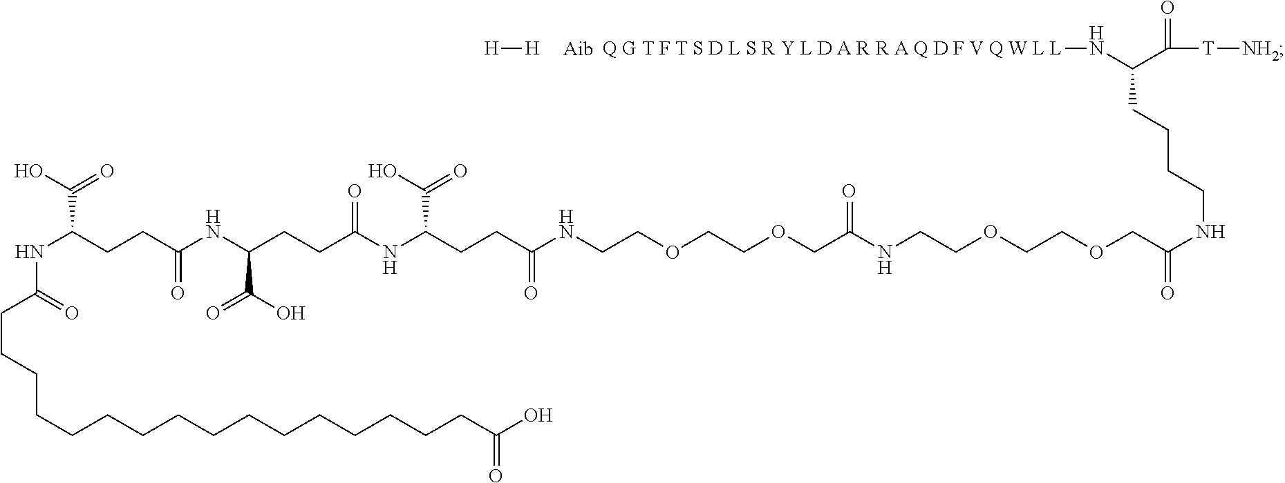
N(C(CCC(NC(CCC(NC(CCC(NCCOCCOCC(NCCOCCOCC(NCCCCC(C([T][NH2])=O)N[Q G T F T S D L S R Y L D A R R A Q D F V Q W L L])=O)=O)=O)C(O)=O)=O)C(O)=O)=O)C(O)=O)C(CCCCCCCCCCCCCCCCC(O)=O)=O.[H][H].[Aib]
